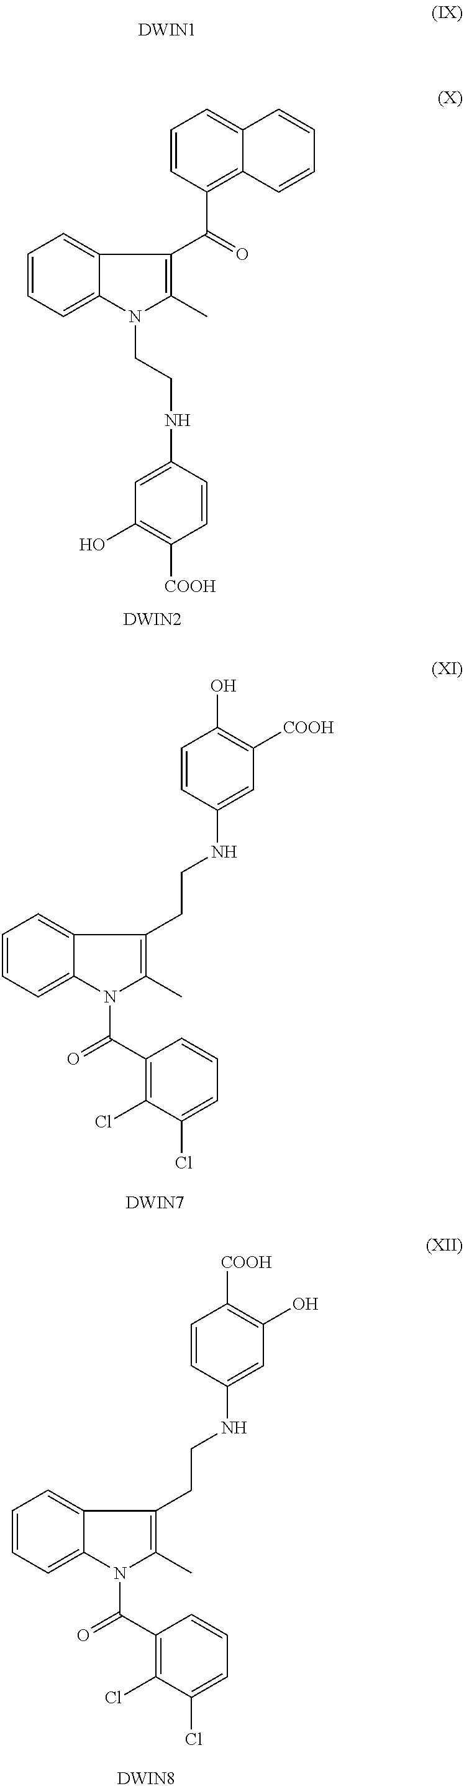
C1=CC(C(=O)C2=C(C)N(CCNC3=CC(O)=C([COOH])C=C3)C3=CC=CC=C23)=C2C(=C1)C=CC=C2.[DWIN2].C1=CC(NCCC2=C(C)N(C(C3=C(Cl)C(Cl)=CC=C3)=O)C3=CC=CC=C32)=CC([COOH])=C1O.[DWIN7].C1=CC(NCCC2=C(C)N(C(C3=C(Cl)C(Cl)=CC=C3)=O)C3=CC=CC=C32)=CC(O)=C1[COOH].[DWIN8].[DWIN1]
